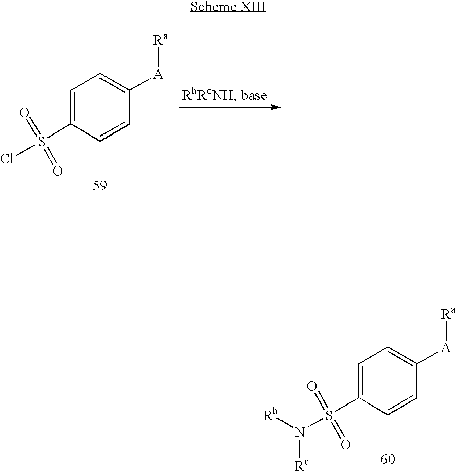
C1=C(S(N([Rb])[Rc])(=O)=O)C=CC([A][Ra])=C1.C1=C(S(Cl)(=O)=O)C=CC([A][Ra])=C1
